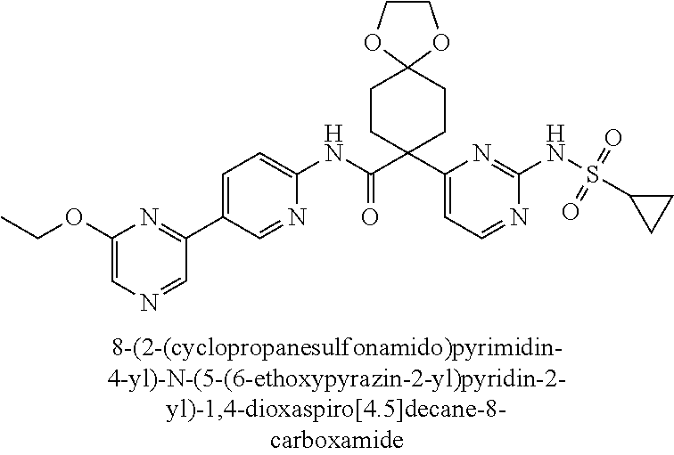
C1(NC(C2(C3=CC=NC(NS(C4CC4)(=O)=O)=N3)CCC3(CC2)OCCO3)=O)=CC=C(C2=NC(OCC)=CN=C2)C=N1
